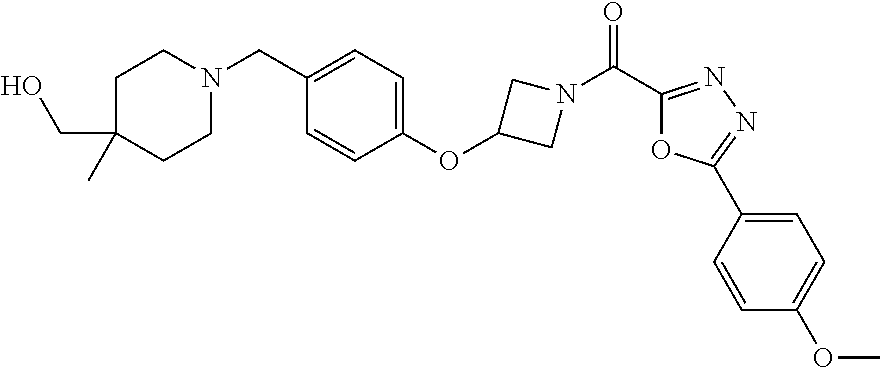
C1(OC2CN(C(=O)C3=NN=C(C4=CC=C(OC)C=C4)O3)C2)=CC=C(CN2CCC(CO)(C)CC2)C=C1
